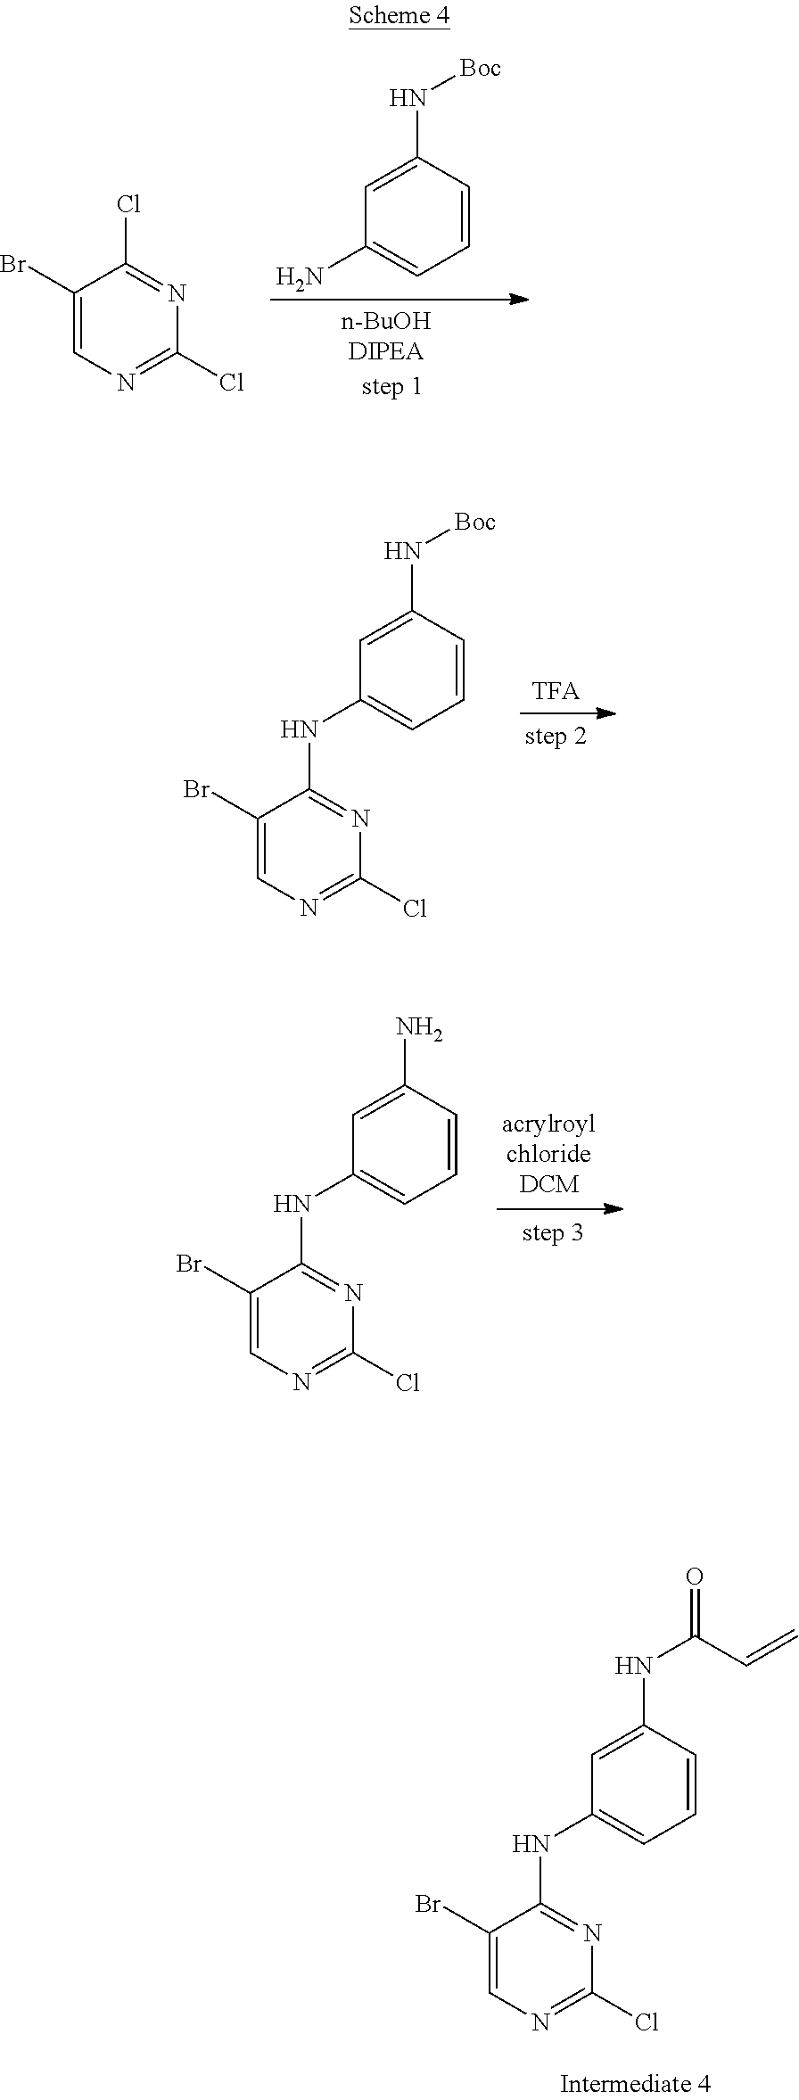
C1(Br)=CN=C(Cl)N=C1Cl.C1=C(N[Boc])C=CC=C1N.C1=C(NC(=O)C=C)C=CC=C1NC1=NC(Cl)=NC=C1Br.C1=C(N)C=CC=C1NC1=NC(Cl)=NC=C1Br.C1=C(N[Boc])C=CC=C1NC1=NC(Cl)=NC=C1Br
